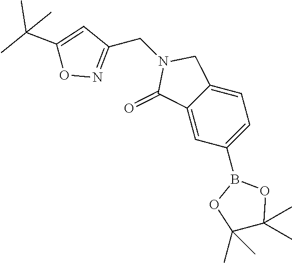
C1=C2C(=CC(B3OC(C)(C)C(C)(C)O3)=C1)C(=O)N(CC1=NOC(C(C)(C)C)=C1)C2
